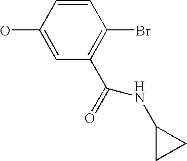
C1=C(O)C=CC(Br)=C1C(=O)NC1CC1
